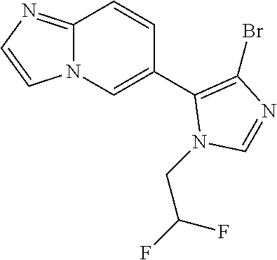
C12=NC=CN1C=C(C1=C(Br)N=CN1CC(F)F)C=C2
